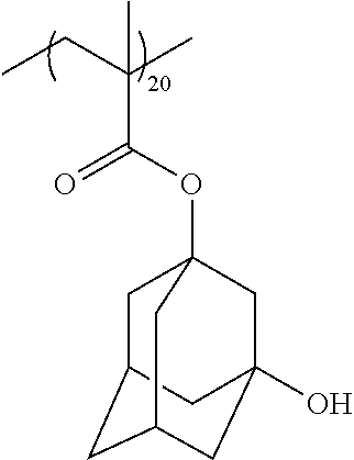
CCC(C)(C)C(OC12CC3CC(CC(O)(C1)C3)C2)=O
